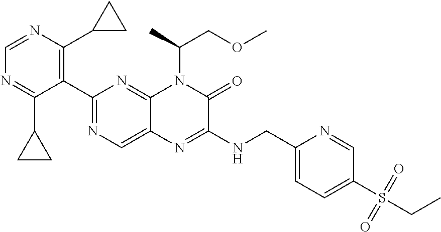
C1(C2=NC=C3C(=N2)N(C(COC)C)C(=O)C(NCC2=CC=C(S(=O)(=O)CC)C=N2)=N3)=C(C2CC2)N=CN=C1C1CC1
